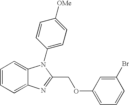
C1=CC=C2C(=C1)N(C1=CC=C([OMe])C=C1)C(COC1=CC=CC(Br)=C1)=N2
